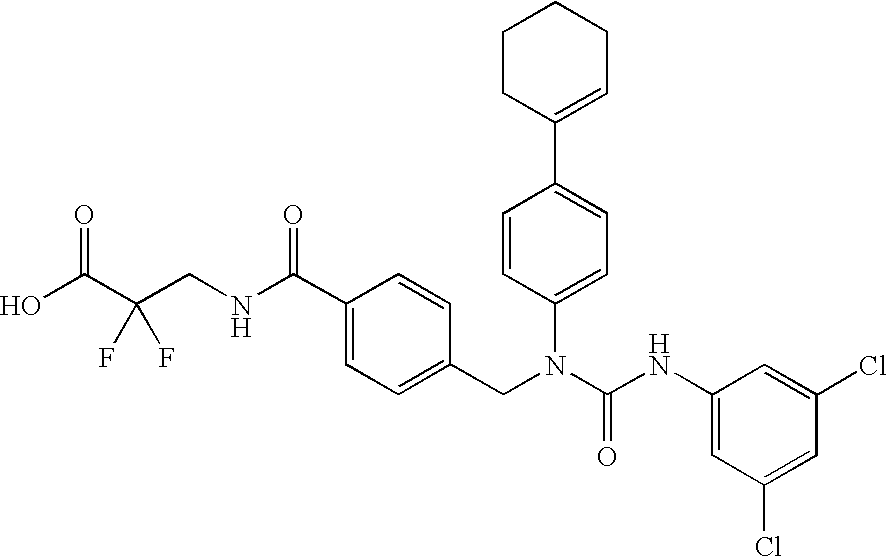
OC(C(CNC(C1=CC=C(CN(C(NC2=CC(Cl)=CC(Cl)=C2)=O)C2=CC=C(C3=CCCCC3)C=C2)C=C1)=O)(F)F)=O
